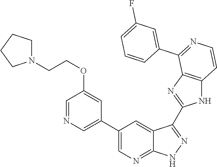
C1=NC=C(C2=CN=C3C(=C2)C(C2=NC4=C(N2)C=CN=C4C2=CC(F)=CC=C2)=N[N H]3)C=C1OCCN1CCCC1
